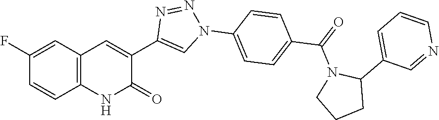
C12=C(C=C(F)C=C1)C=C(C1=CN(C3=CC=C(C(N4CCCC4C4=CC=CN=C4)=O)C=C3)N=N1)C(=O)N2
